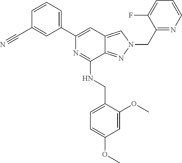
C1=CC=C(C2=CC3=CN(CC4=NC=CC=C4F)N=C3C(NCC3=CC=C(OC)C=C3OC)=N2)C=C1C#N
